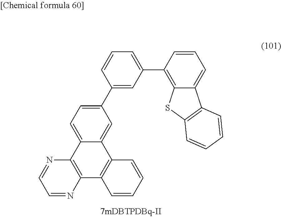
C1=NC2=C(N=C1)C1=CC=C(C3=CC(C4=C5C(=CC=C4)C4=C(S5)C=CC=C4)=CC=C3)C=C1C1=C2C=CC=C1
